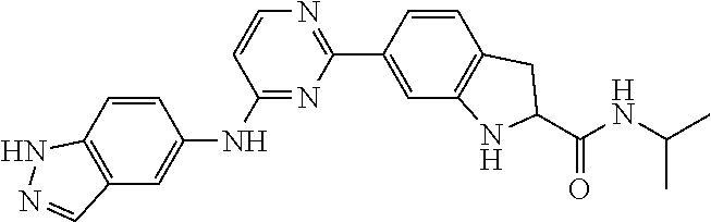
C1=CC2=C(C=C1NC1=NC(C3=CC4=C(C=C3)CC(C(=O)NC(C)C)N4)=NC=C1)C=NN2
